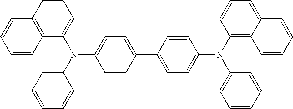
C1=CC2=C(C(N(C3=CC=CC=C3)C3=CC=C(C4=CC=C(N(C5=CC=CC=C5)C5=C6C(=CC=C5)C=CC=C6)C=C4)C=C3)=C1)C=CC=C2
